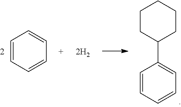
C1=CC=CC=C1.C1CC(C2=CC=CC=C2)CCC1
